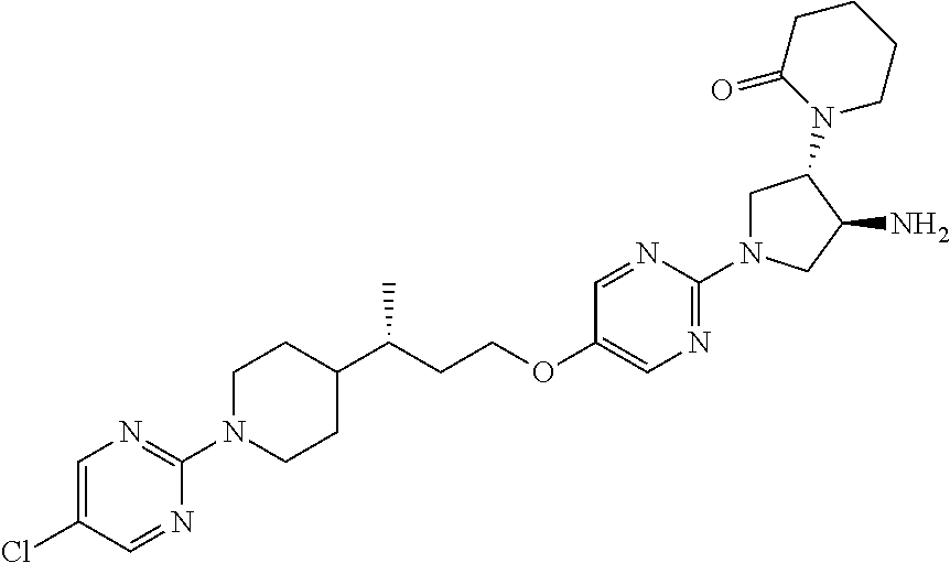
C1=C(Cl)C=NC(N2CCC(C(CCOC3=CN=C(N4CC(N5CCCCC5=O)C(N)C4)N=C3)C)CC2)=N1
